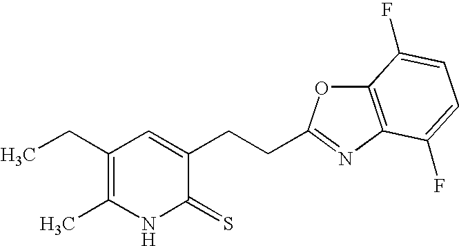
C1(CC)=C(C)NC(=S)C(CCC2=NC3=C(O2)C(F)=CC=C3F)=C1
